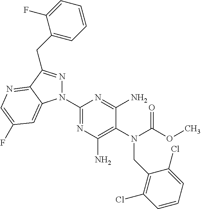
C1(N2N=C(CC3=CC=CC=C3F)C3=NC=C(F)C=C23)=NC(N)=C(N(C(OC)=O)CC2=C(Cl)C=CC=C2Cl)C(N)=N1
